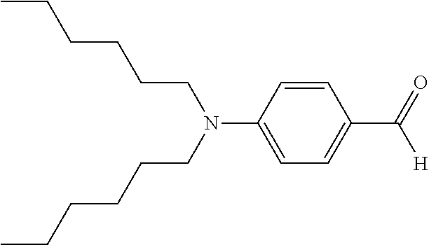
C1(N(CCCCCC)CCCCCC)=CC=C(C(=O)[H])C=C1
